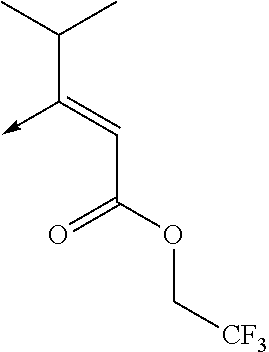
C(C(OC[CF3])=O)=C(C(C)C)->C
